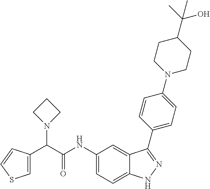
C1=C(C(C(NC2=CC=C3C(=C2)C(C2=CC=C(N4CCC(C(C)(O)C)CC4)C=C2)=NN3)=O)N2CCC2)C=CS1
